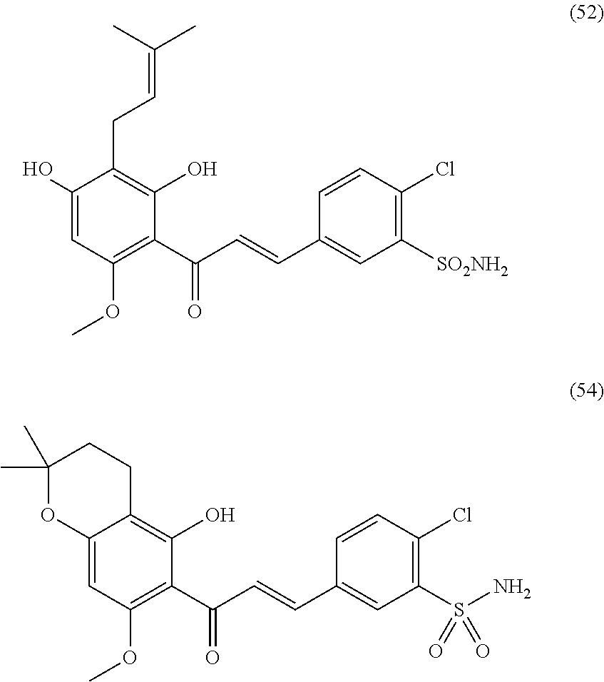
C1(O)=CC(OC)=C(C(=O)C=CC2=CC([SO2NH2])=C(Cl)C=C2)C(O)=C1CC=C(C)C.C12=CC(OC)=C(C(=O)C=CC3=CC(S(N)(=O)=O)=C(Cl)C=C3)C(O)=C1CCC(C)(C)O2
